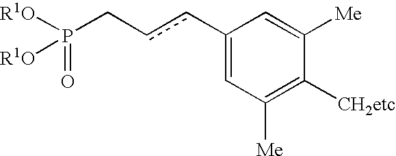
[R1O]P(CccC1=CC([Me])=C([CH2etc])C([Me])=C1)(=O)[R1O]
